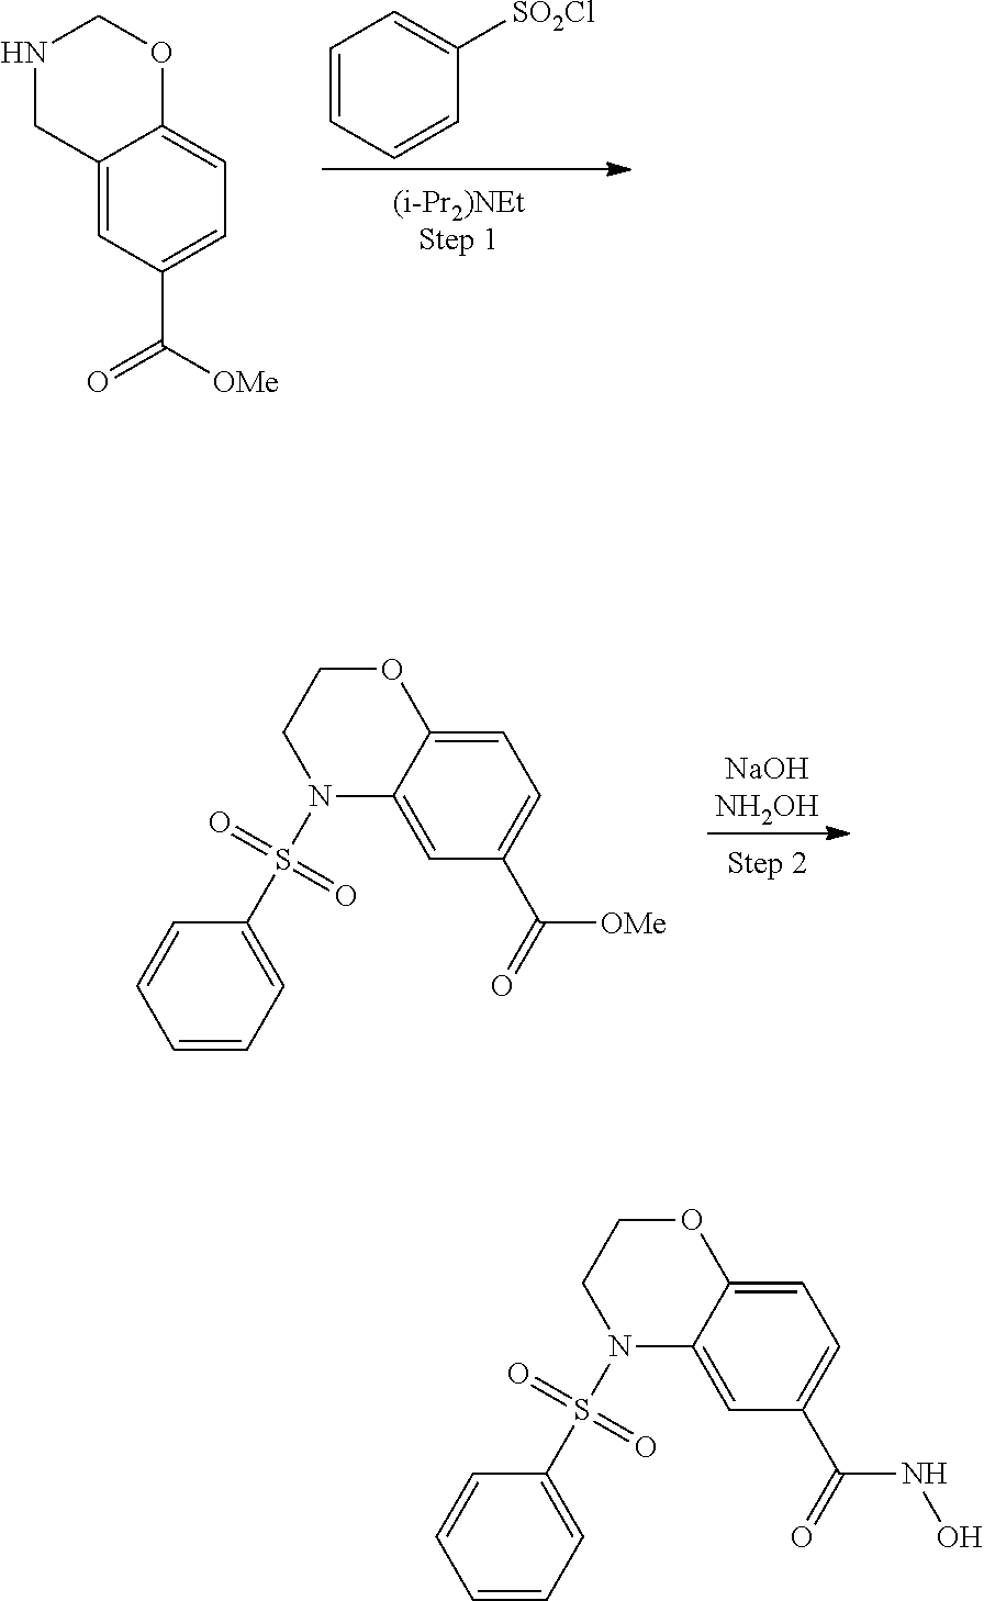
N1CC2=CC(C([OMe])=O)=CC=C2OC1.C1=CC=CC=C1[SO2Cl].N1(S(C2=CC=CC=C2)(=O)=O)C2=CC(C(=O)[OMe])=CC=C2OCC1.N1(S(C2=CC=CC=C2)(=O)=O)C2=CC(C(=O)NO)=CC=C2OCC1
